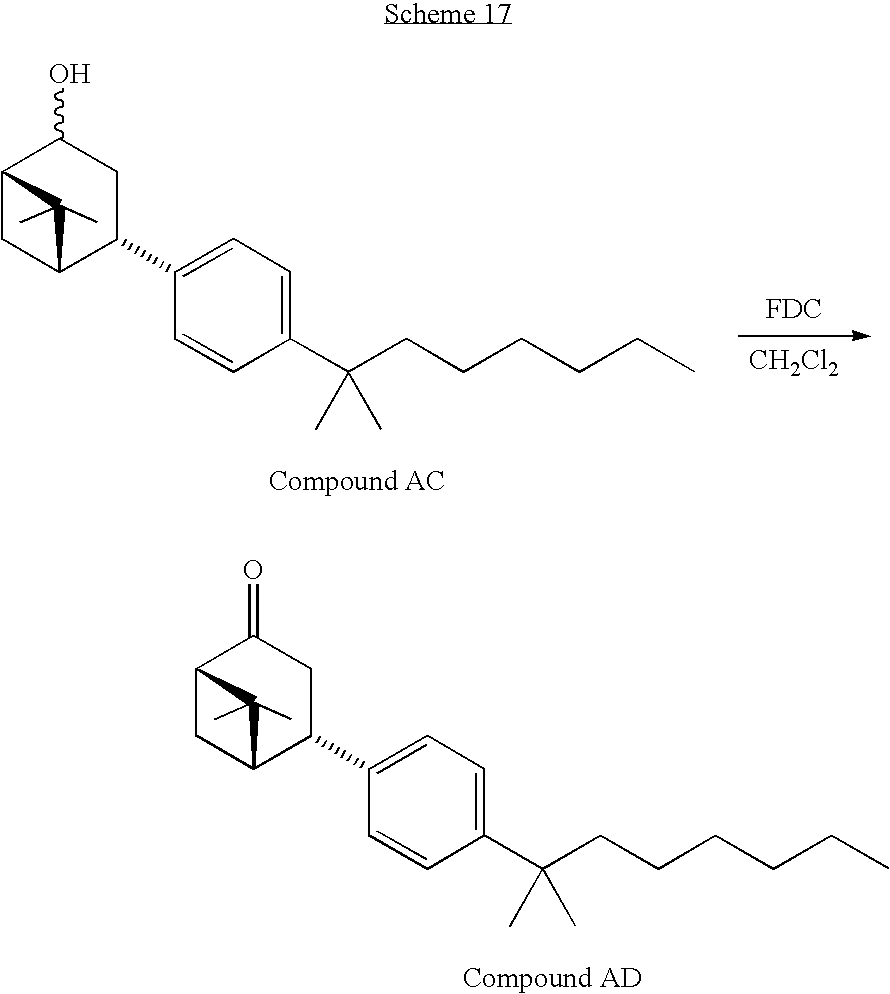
C(C1=CC=C(C2C3CC(C(=O)C2)C3(C)C)C=C1)(CCCCCC)(C)C.C(C1=CC=C(C2C3CC(C(O)C2)C3(C)C)C=C1)(CCCCCC)(C)C.[FDC].[CH2Cl2]
